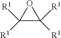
C1([R1])([R1])C([R1])([R1])O1
